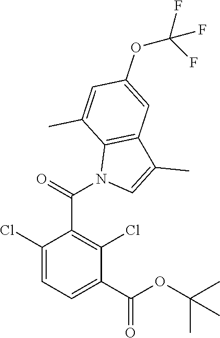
C1(C(N2C=C(C)C3=C2C(C)=CC(OC(F)(F)F)=C3)=O)=C(Cl)C(C(OC(C)(C)C)=O)=CC=C1Cl
